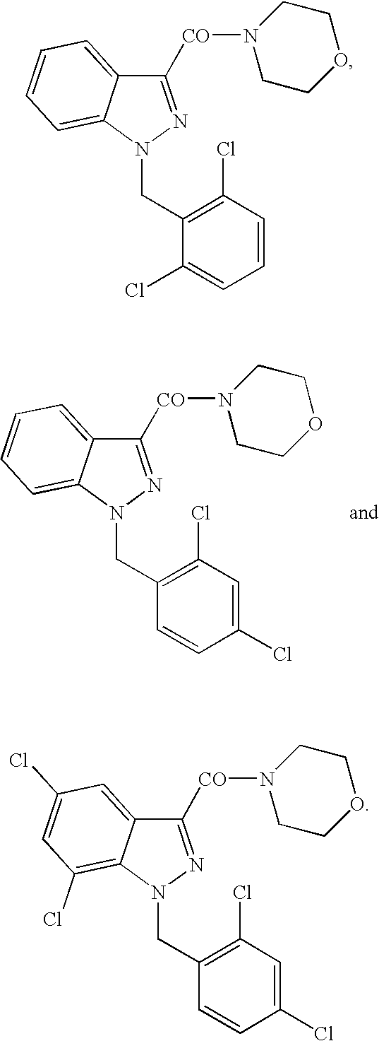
C1=CC(Cl)=C(CN2C3=CC=CC=C3C([CO]N3CCOCC3)=N2)C(Cl)=C1.C1(Cl)=CC(Cl)=C(CN2C3=CC=CC=C3C([CO]N3CCOCC3)=N2)C=C1.C1(Cl)=CC(Cl)=C(CN2C3=C(Cl)C=C(Cl)C=C3C([CO]N3CCOCC3)=N2)C=C1
